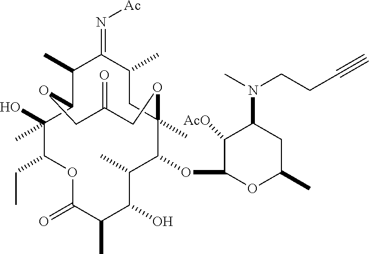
C12C(O)(C)C(CC)OC(=O)C(C)C(O)C(C)C(OC3C([AcO])C(N(C)CCC#C)CC(C)O3)C(C)(CC(C)C(=N[Ac])C1C)OCC(=O)CO2
